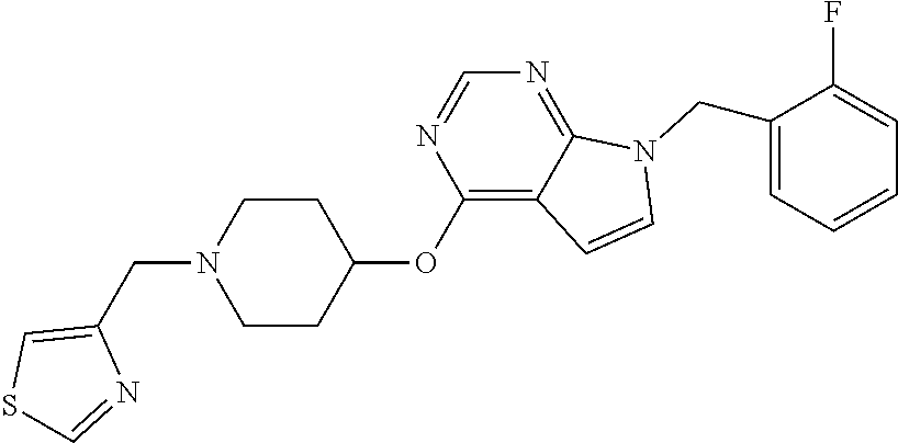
C1CC(OC2=C3C(=NC=N2)N(CC2=CC=CC=C2F)C=C3)CCN1CC1=CSC=N1
